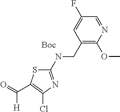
C1(CNC2=NC(Cl)=C(C(=O)[H])S2)=C(OC)N=CC(F)=C1
